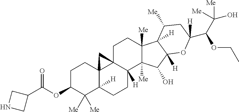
O(C1C([Me])([Me])C2([H])C3(CC1)C1(C([H])(CC2)C2([Me])C([Me])(CC1)C1([H])C([H])(C2O)OC(C(C([Me])(O)[Me])OCC)([H])CC1[Me])C3)C(C1CNC1)=O
